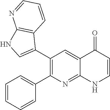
C1(C2=CNC3=C2C=CC=N3)=C(C2=CC=CC=C2)N=C2C(=C1)C(=O)C=CN2
